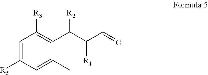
C1=C([R5])C=C(C)C(C(C(C=O)[R1])[R2])=C1[R3]
